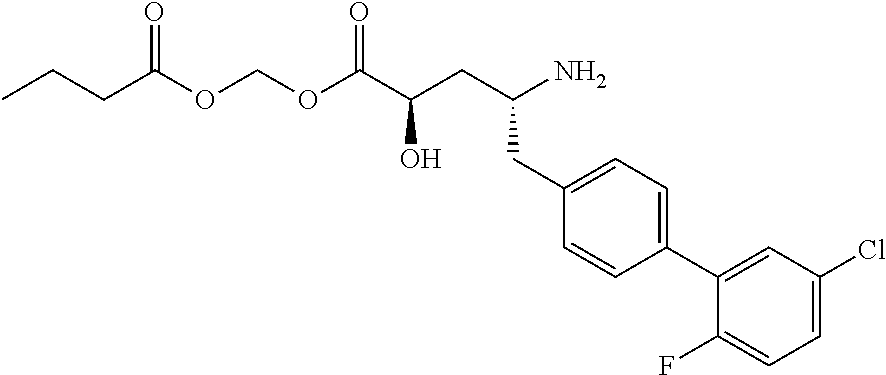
O(COC(C(CC(CC1=CC=C(C2=CC(Cl)=CC=C2F)C=C1)N)O)=O)C(CCC)=O
